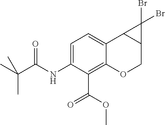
C1(NC(C(C)(C)C)=O)=CC=C2C(=C1C(=O)OC)OCC1C2C1(Br)Br
